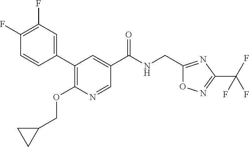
C1(F)=C(F)C=CC(C2=C(OCC3CC3)N=CC(C(NCC3=NC(C(F)(F)F)=NO3)=O)=C2)=C1
